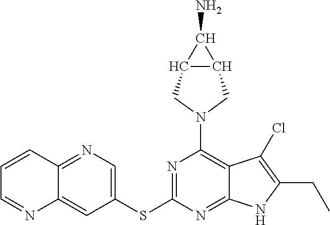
C1(SC2=NC(N3CC4C(C3)C4N)=C3C(=N2)NC(CC)=C3Cl)=CN=C2C(=C1)N=CC=C2
